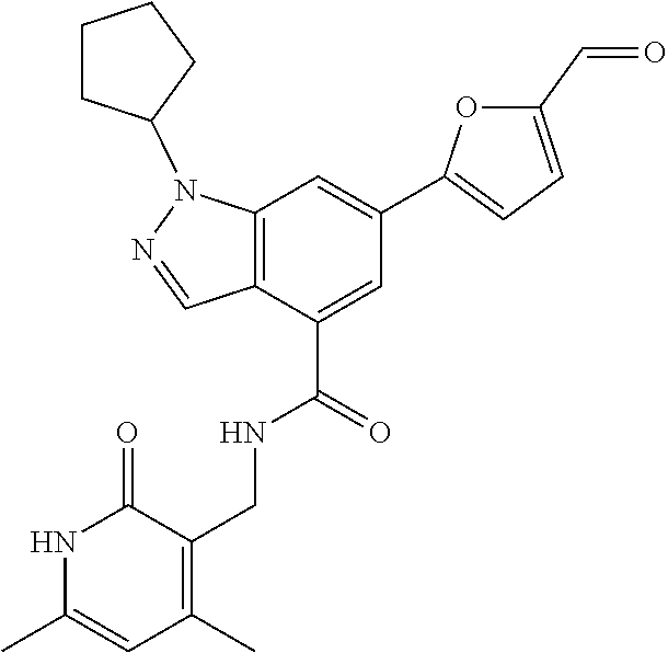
N1C(C)=CC(C)=C(CNC(C2=CC(C3=CC=C(C=O)O3)=CC3=C2C=NN3C2CCCC2)=O)C1=O
